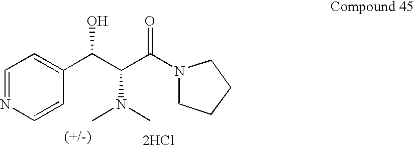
C1=NC=CC(C(C(N(C)C)C(N2CCCC2)=O)O)=C1.[2HCl]
